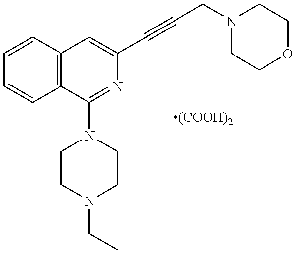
C1=CC=CC2=C1C=C(C#CCN1CCOCC1)N=C2N1CCN(CC)CC1
